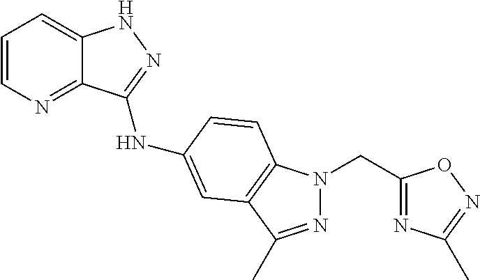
C1=CN=C2C(=C1)NN=C2NC1=CC2=C(N(CC3=NC(C)=NO3)N=C2C)C=C1
